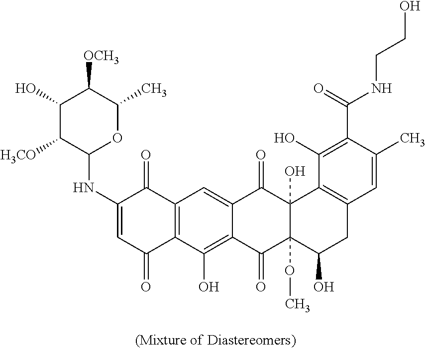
C12=C(C(O)=C3C(=C1)C(=O)C1(O)C(OC)(C3=O)C(O)CC3=C1C(O)=C(C(=O)NCCO)C(C)=C3)C(=O)C=C(NC1OC(C)C([OCH3])C(O)C1[H3CO])C2=O
